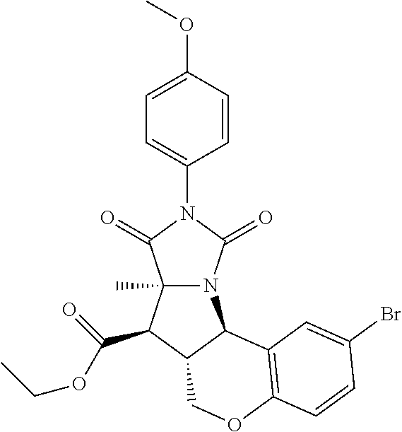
C1(OC)=CC=C(N2C(=O)N3C(C)(C2=O)C(C(OCC)=O)C2C3C3=C(OC2)C=CC(Br)=C3)C=C1
